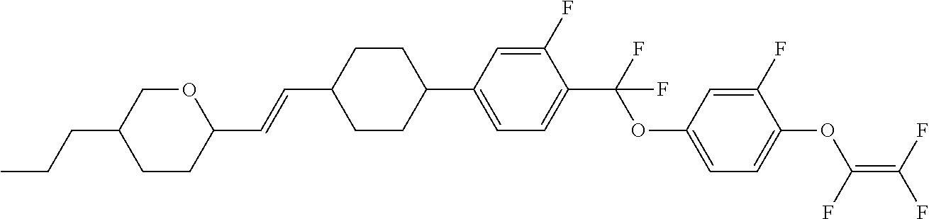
C1=C(C2CCC(C=CC3OCC(CCC)CC3)CC2)C=C(F)C(C(F)(OC2=CC=C(OC(=C(F)F)F)C(F)=C2)F)=C1
